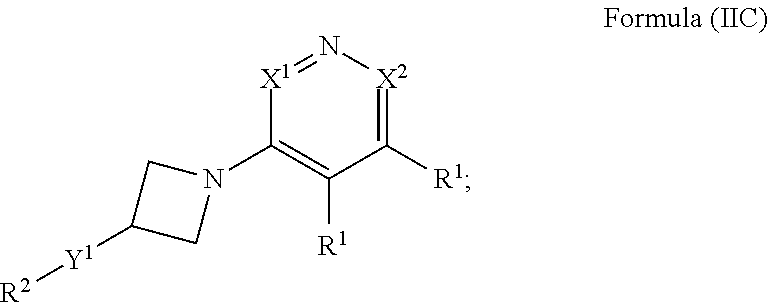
C1([R1])=[X2]N=[X1]C(N2CC([Y1][R2])C2)=C1[R1]
